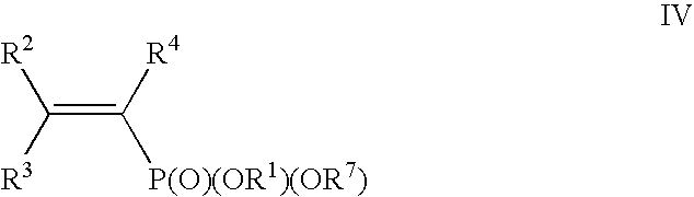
C(=C([R4])[P(O)(OR1)(OR7)])([R3])[R2]
